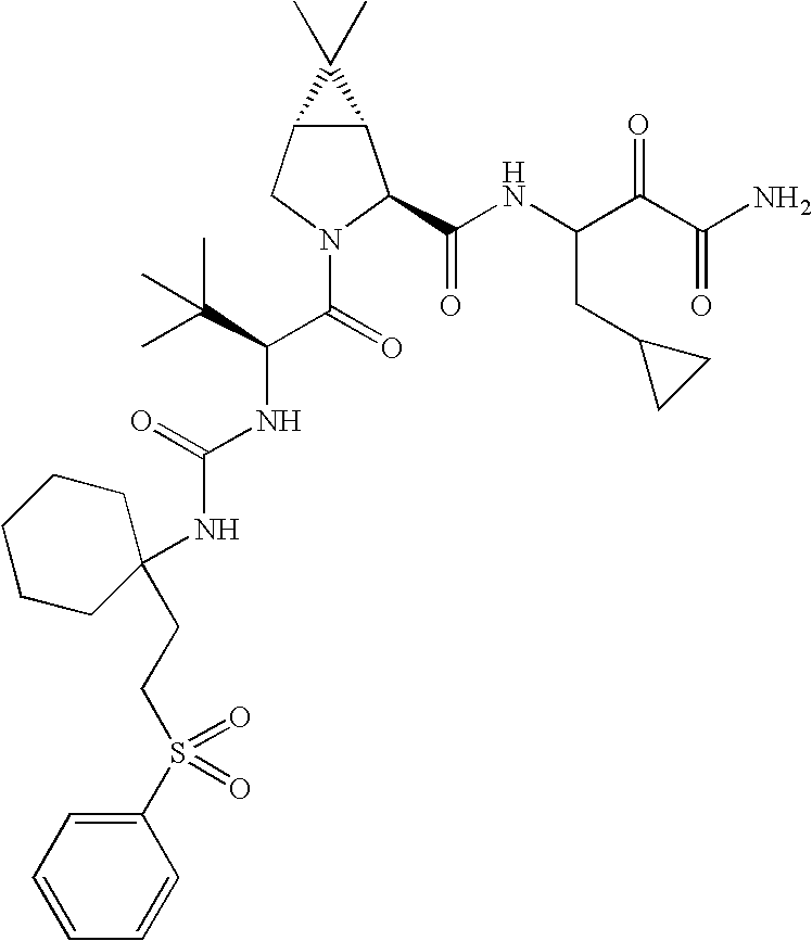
C12C(CN(C(C(NC(=O)NC3(CCS(C4=CC=CC=C4)(=O)=O)CCCCC3)C(C)(C)C)=O)C1C(NC(C(C(N)=O)=O)CC1CC1)=O)C2(C)C
